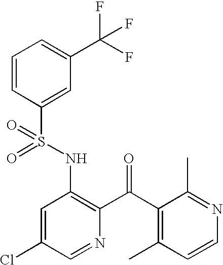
C1=CC(S(NC2=C(C(C3=C(C)C=CN=C3C)=O)N=CC(Cl)=C2)(=O)=O)=CC(C(F)(F)F)=C1
